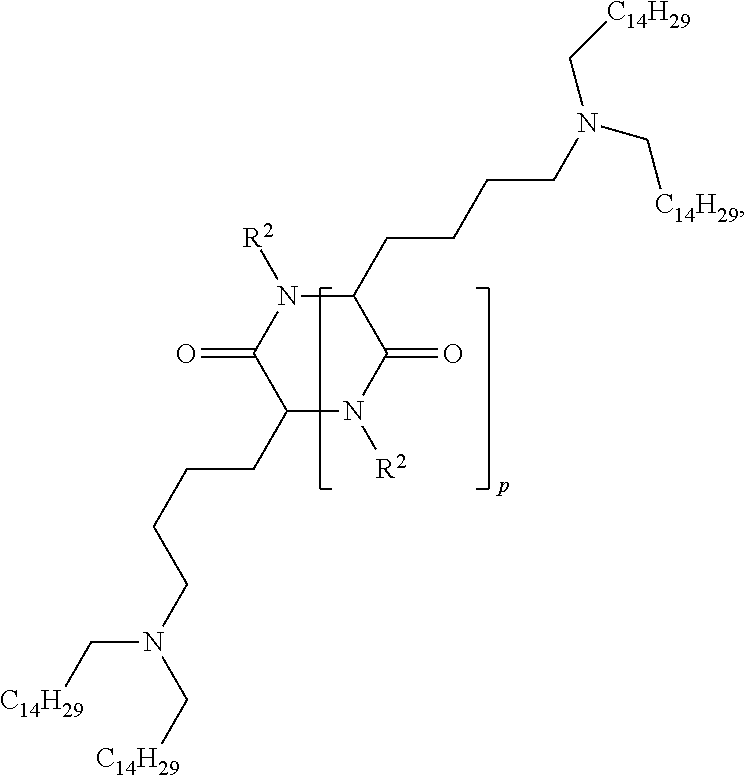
C1(CCCCN(C[C14H29])C[C14H29])N([R2])C(=O)C(CCCCN(C[C14H29])C[C14H29])N([R2])C1=O
